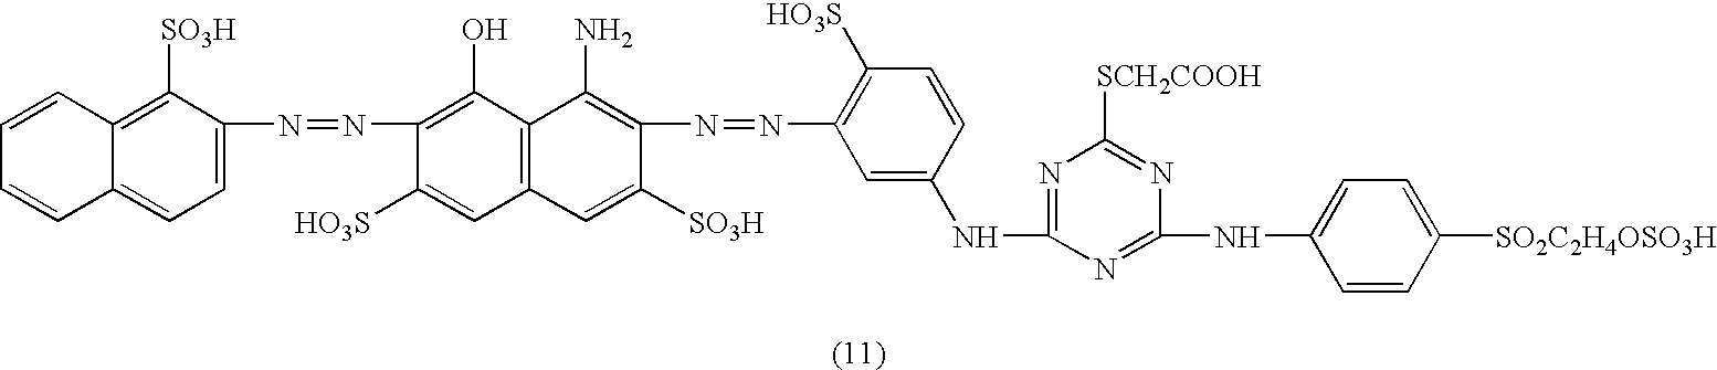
C1=CC2=C([SO3H])C(N=NC3=C(O)C4=C(C=C3[HO3S])C=C([SO3H])C(N=NC3=C([HO3S])C=CC(NC5=NC([SCH2COOH])=NC(NC6=CC=C([SO2C2H4OSO3H])C=C6)=N5)=C3)=C4N)=CC=C2C=C1
